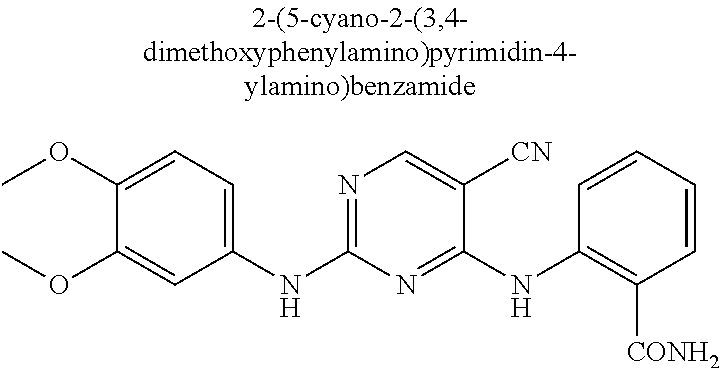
COC1=CC(NC2=NC=C([CN])C(NC3=C([CONH2])C=CC=C3)=N2)=CC=C1OC
